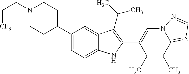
C(N1CCC(C2=CC=C3C(=C2)C(C(C)C)=C(C2=CN4C(=NC=N4)C(C)=C2C)N3)CC1)C[CF3]
